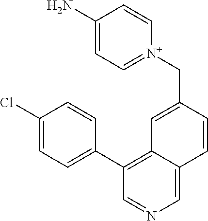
C1(C2=C3C(=CN=C2)C=CC(C[N+]2=CC=C(N)C=C2)=C3)=CC=C(Cl)C=C1
